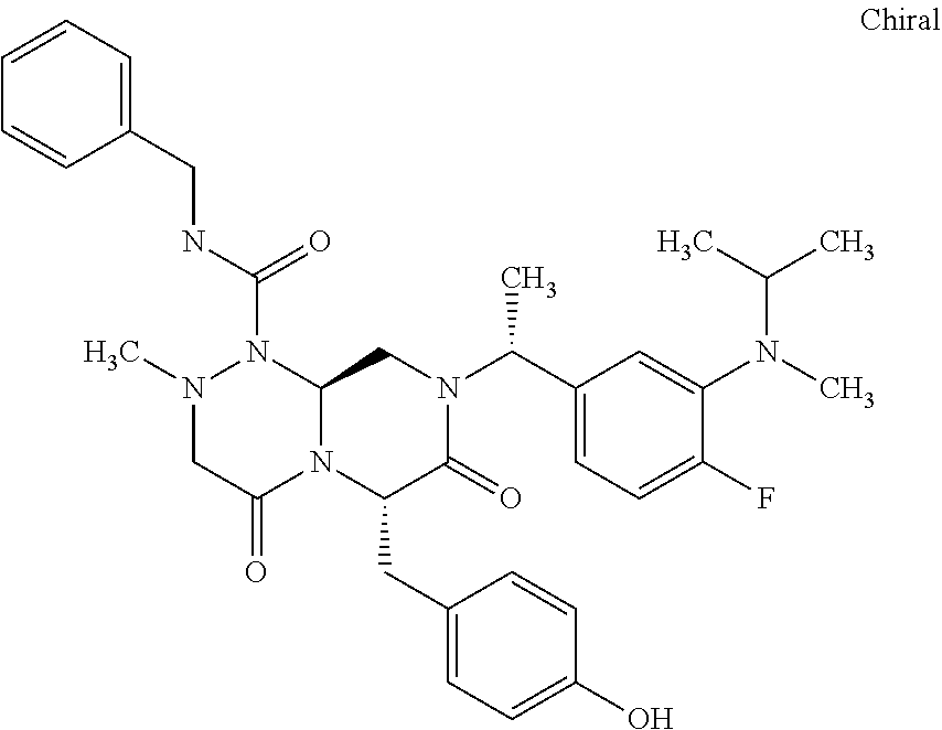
N(C(=O)N1N(C)CC(=O)N2C1CN(C(C1=CC=C(F)C(N(C)C(C)C)=C1)C)C(=O)C2CC1=CC=C(O)C=C1)CC1=CC=CC=C1
